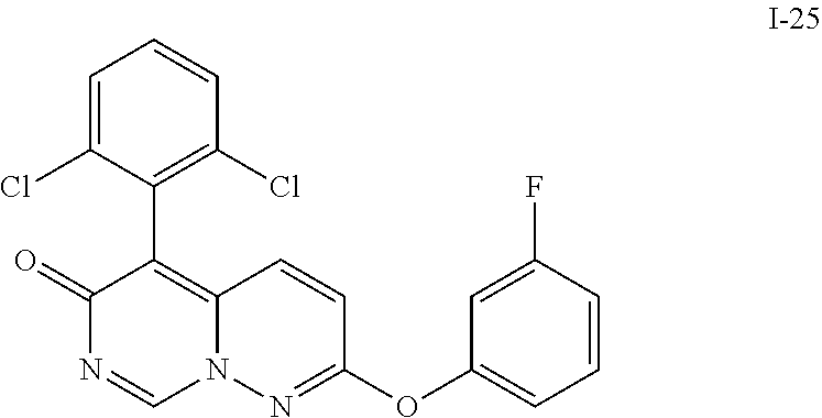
C1=C(Cl)C(C2=C3N(C=NC2=O)N=C(OC2=CC=CC(F)=C2)C=C3)=C(Cl)C=C1
